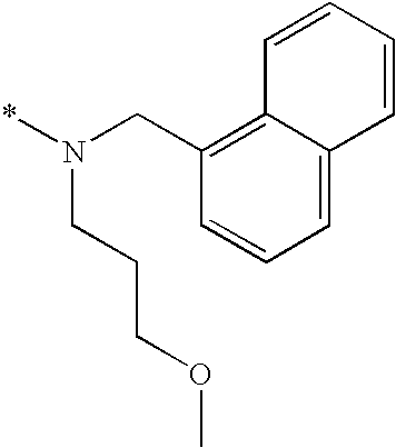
C1=CC=CC2=CC=CC(CN(*)CCCOC)=C12
